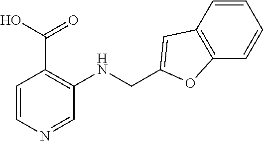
C1=CN=CC(NCC2=CC3=C(O2)C=CC=C3)=C1C(O)=O
